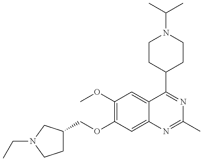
C(OC1=C(OC)C=C2C(=C1)N=C(C)N=C2C1CCN(C(C)C)CC1)C1CCN(CC)C1
